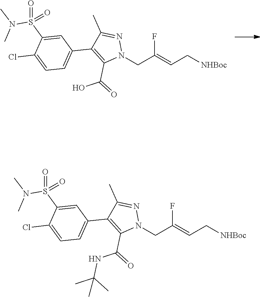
FC(=CC[NHBoc])CN1N=C(C)C(C2=CC=C(Cl)C(S(=O)(N(C)C)=O)=C2)=C1C(=O)O.FC(=CC[NHBoc])CN1N=C(C)C(C2=CC=C(Cl)C(S(=O)(N(C)C)=O)=C2)=C1C(=O)NC(C)(C)C
